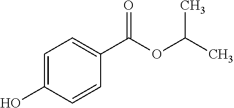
C1=C(O)C=CC(C(OC(C)C)=O)=C1
